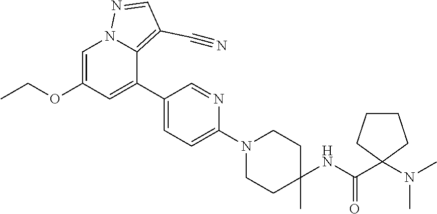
CCOC1=CN2C(=C(C#N)C=N2)C(C2=CC=C(N3CCC(NC(C4(N(C)C)CCCC4)=O)(C)CC3)N=C2)=C1
